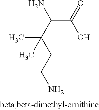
C(C(=O)O)(C(CCN)(C)C)N
